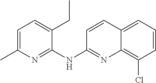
C1=C(C)N=C(NC2=NC3=C(Cl)C=CC=C3C=C2)C(CC)=C1
